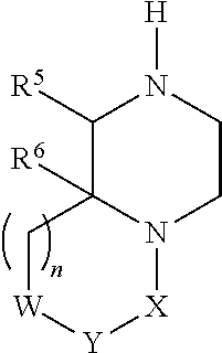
N1([H])C([R5])C2([R6])N(CC1)[X][Y][W]C2
